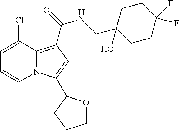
C1=C(Cl)C2=C(C(=O)NCC3(O)CCC(F)(F)CC3)C=C(C3OCCC3)N2C=C1
